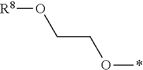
[R8]OCCO*
